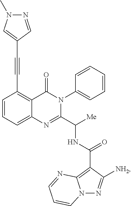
C1=CC=C2C(=C1C#CC1=CN(C)N=C1)C(=O)N(C1=CC=CC=C1)C(C([Me])NC(=O)C1=C3N(N=C1[NH2])C=CC=N3)=N2
